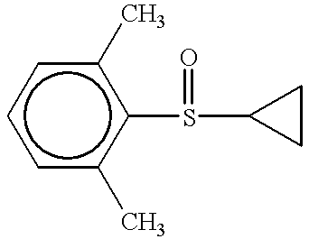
c1c(C)c(S(=O)C2CC2)c(C)cc1
